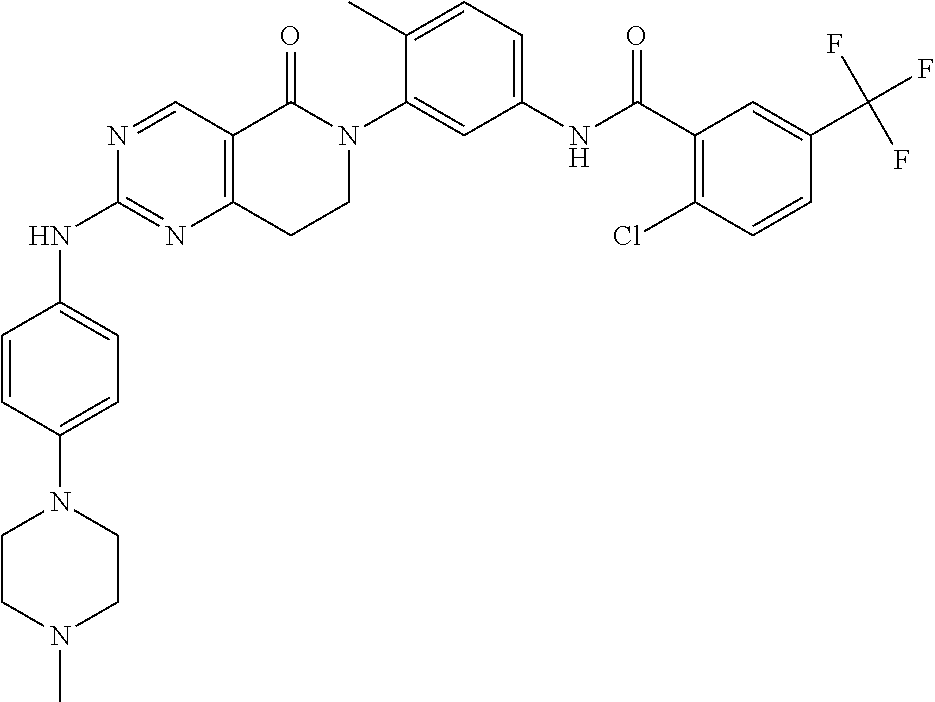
N1=CC2=C(N=C1NC1=CC=C(N3CCN(C)CC3)C=C1)CCN(C1=CC(NC(C3=C(Cl)C=CC(C(F)(F)F)=C3)=O)=CC=C1C)C2=O
